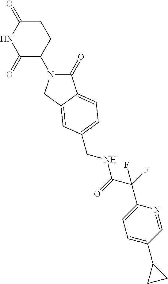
C1(=O)N(C2CCC(=O)NC2=O)CC2=CC(CNC(C(F)(C3=CC=C(C4CC4)C=N3)F)=O)=CC=C12
